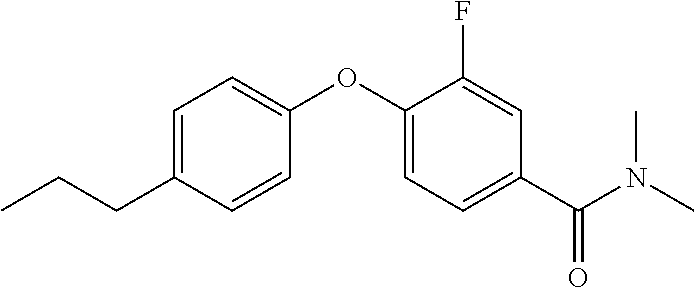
C1=C(CCC)C=CC(OC2=CC=C(C(N(C)C)=O)C=C2F)=C1
